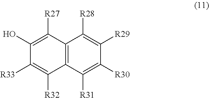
C1([R28])=C([R29])C([R30])=C([R31])C2=C1C([R27])=C(O)C([R33])=C2[R32]
